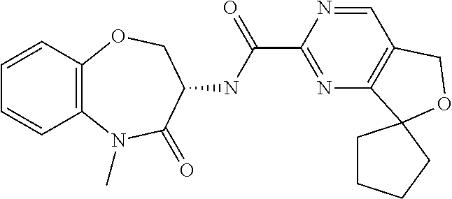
C12=C(N(C)C(=O)C(NC(C3=NC4=C(C=N3)COC43CCCC3)=O)CO1)C=CC=C2
